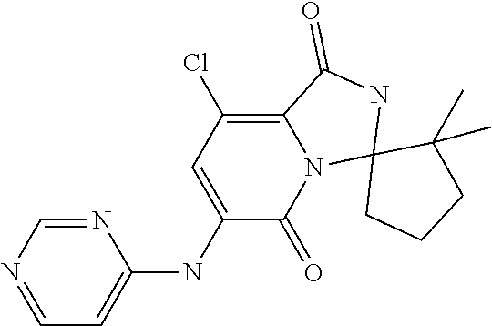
C1=NC=NC(NC2=CC(Cl)=C3N(C2=O)C2(NC3=O)CCCC2(C)C)=C1
